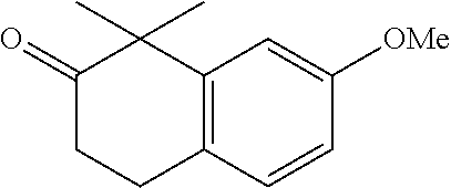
C12=C(C=CC([OMe])=C1)CCC(=O)C2(C)C
